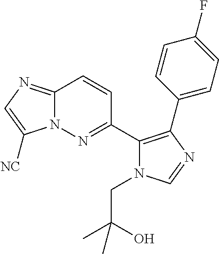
C12=NC=C([NC])N1N=C(C1=C(C3=CC=C(F)C=C3)N=CN1CC(C)(O)C)C=C2
